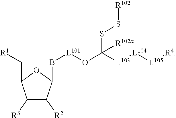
C1([R2])C([R3])C(C[R1])OC1B[L101]OC([L103][L104][L105][R4])([R102a])SS[R102]
